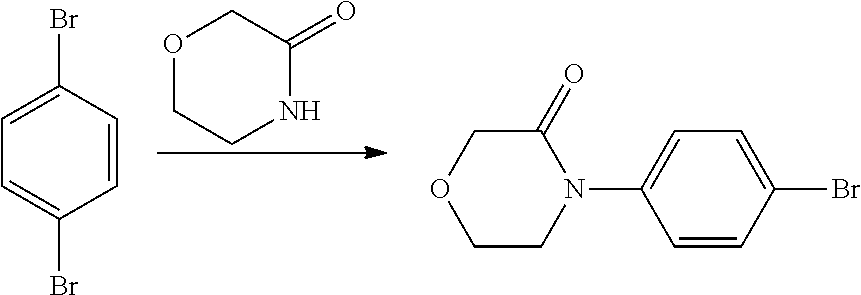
C1=CC(Br)=CC=C1Br.N1C(=O)COCC1.C1(=O)COCCN1C1=CC=C(Br)C=C1
